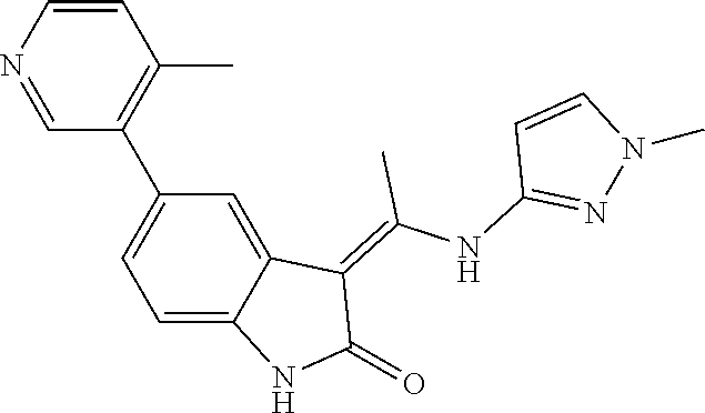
C1=CN=CC(C2=CC=C3C(=C2)C(=C(NC2=NN(C)C=C2)C)C(=O)N3)=C1C
